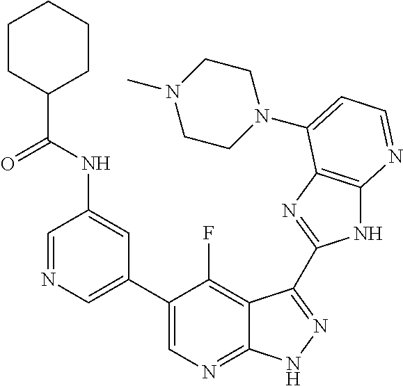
C1=NC=C(C2=CN=C3C(=C2F)C(C2=NC4=C(N2)N=CC=C4N2CCN(C)CC2)=NN3)C=C1NC(C1CCCCC1)=O
